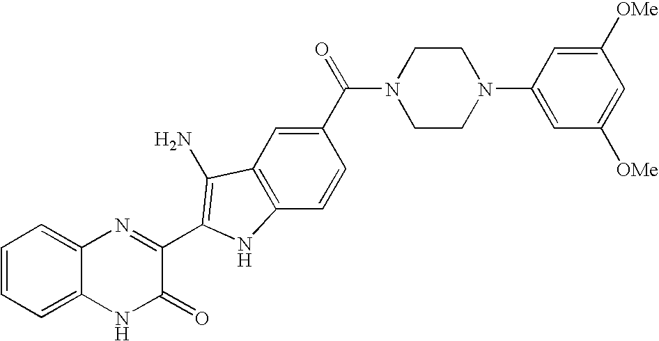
C1=C2C(=CC=C1)N=C(C1=C(N)C3=C(C=CC(C(=O)N4CCN(C5=CC([OMe])=CC([OMe])=C5)CC4)=C3)N1)C(=O)N2
